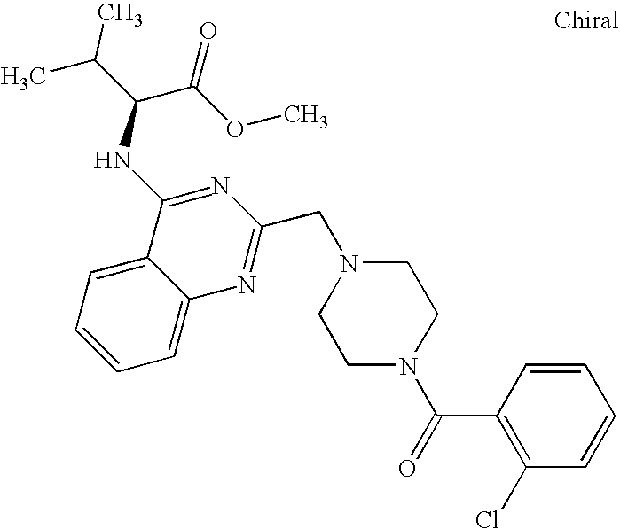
C1=C2C(=CC=C1)C(NC(C(C)C)C(OC)=O)=NC(CN1CCN(C(=O)C3=C(Cl)C=CC=C3)CC1)=N2
